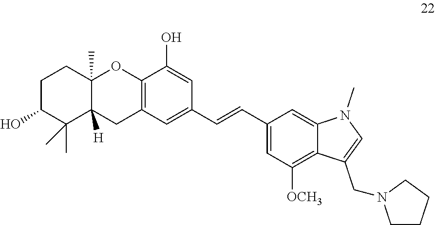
C1C(O)C(C)(C)C2([H])C(C)(C1)OC1=C(C2)C=C(C=CC2=CC([OCH3])=C3C(=C2)N(C)C=C3CN2CCCC2)C=C1O
